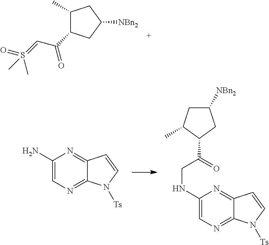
C1(C)C(C(=O)C=S(C)(=O)C)CC([NBn2])C1.C1(N)=CN=C2C(=N1)C=CN2[Ts].C1(NCC(=O)C2CC([NBn2])CC2C)=CN=C2C(=N1)C=CN2[Ts]
